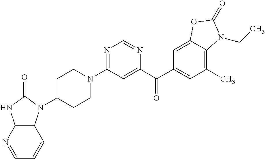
C1C(N2C3=C(NC2=O)N=CC=C3)CCN(C2=NC=NC(C(C3=CC(C)=C4C(=C3)OC(=O)N4CC)=O)=C2)C1
